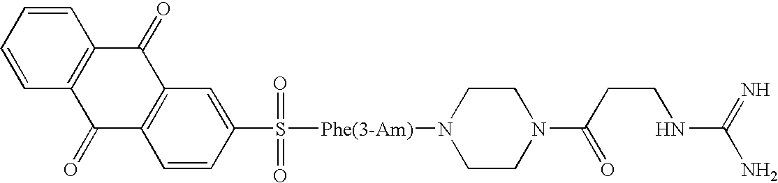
C1=CC=CC2=C1C(=O)C1=C(C2=O)C=CC(S([Phe(3-Am)]N2CCN(C(CCNC(N)=N)=O)CC2)(=O)=O)=C1
